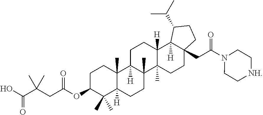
C1C(OC(CC(C(O)=O)(C)C)=O)C(C)(C)C2([H])C(C)(C1)C1([H])C(C)(CC2)C2(C)C([H])(CC1)C1([H])C(CC(N3CC[NH]CC3)=O)(CC2)CCC1C(C)C
